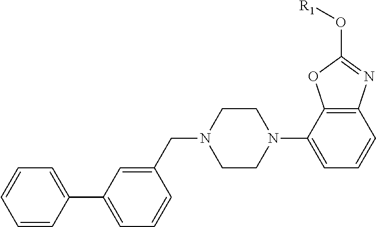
C1CN(C2=CC=CC3=C2OC(O[R1])=N3)CCN1CC1=CC(C2=CC=CC=C2)=CC=C1
